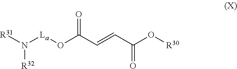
N([La]OC(C=CC(O[R30])=O)=O)([R31])[R32]
